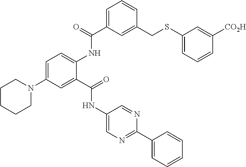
C1CCCN(C2=CC=C(NC(C3=CC=CC(CSC4=CC=CC([CO2H])=C4)=C3)=O)C(C(=O)NC3=CN=C(C4=CC=CC=C4)N=C3)=C2)C1
